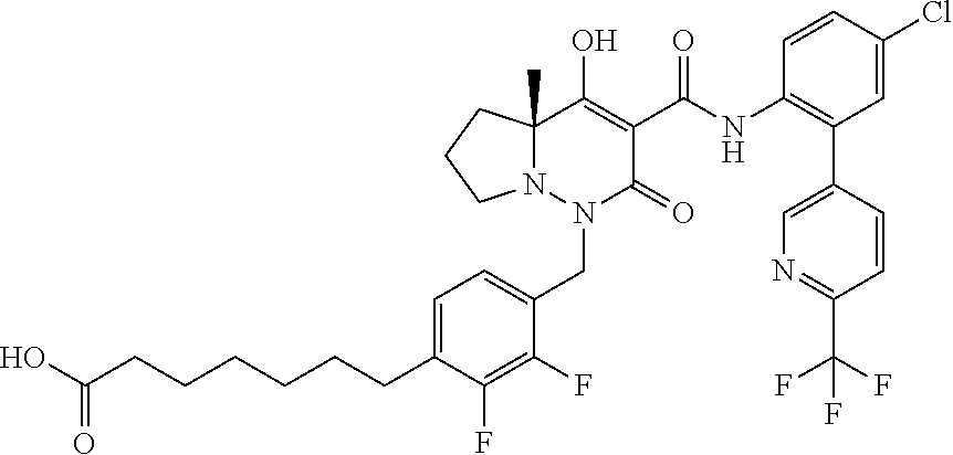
C12(C)N(N(CC3=CC=C(CCCCCCC(O)=O)C(F)=C3F)C(=O)C(C(NC3=C(C4=CN=C(C(F)(F)F)C=C4)C=C(Cl)C=C3)=O)=C1O)CCC2
